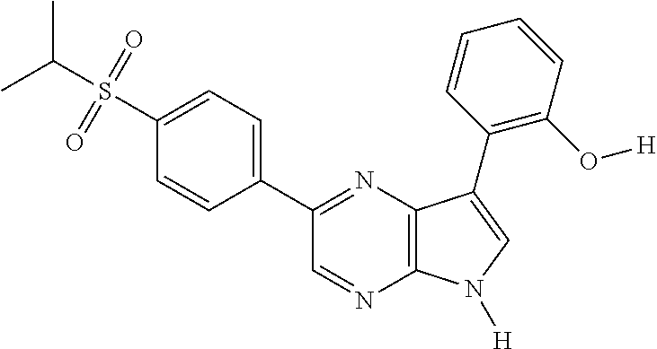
CC(S(=O)(=O)C1=CC=C(C2=NC3=C(N=C2)N([H])C=C3C2=C(O[H])C=CC=C2)C=C1)C
